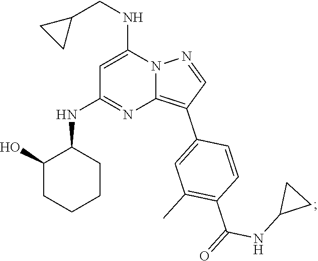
C1(NC(C2=C(C)C=C(C3=C4N=C(NC5C(O)CCCC5)C=C(NCC5CC5)N4N=C3)C=C2)=O)CC1
